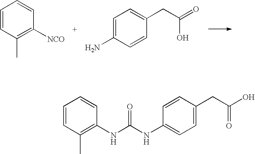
C1=CC(C)=C([NCO])C=C1.C1=C(N)C=CC(CC(=O)O)=C1.C1=CC(C)=C(NC(NC2=CC=C(CC(O)=O)C=C2)=O)C=C1
